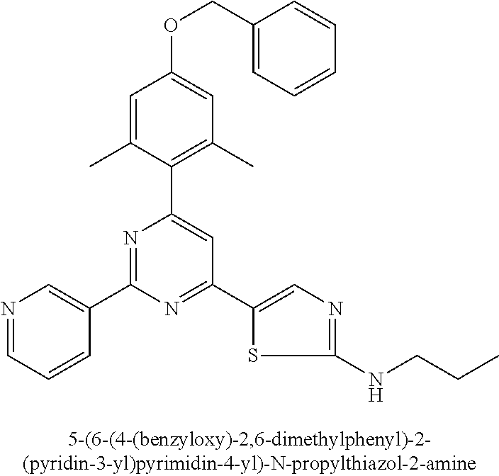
C1=C(C)C(C2=CC(C3=CN=C(NCCC)S3)=NC(C3=CN=CC=C3)=N2)=C(C)C=C1OCC1=CC=CC=C1
